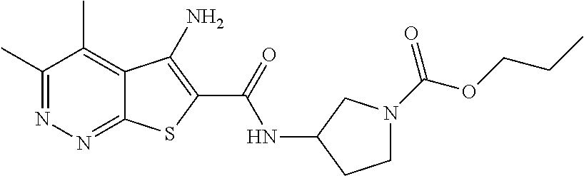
C1(C)=NN=C2C(=C1C)C(N)=C(C(=O)NC1CCN(C(OCCC)=O)C1)S2
